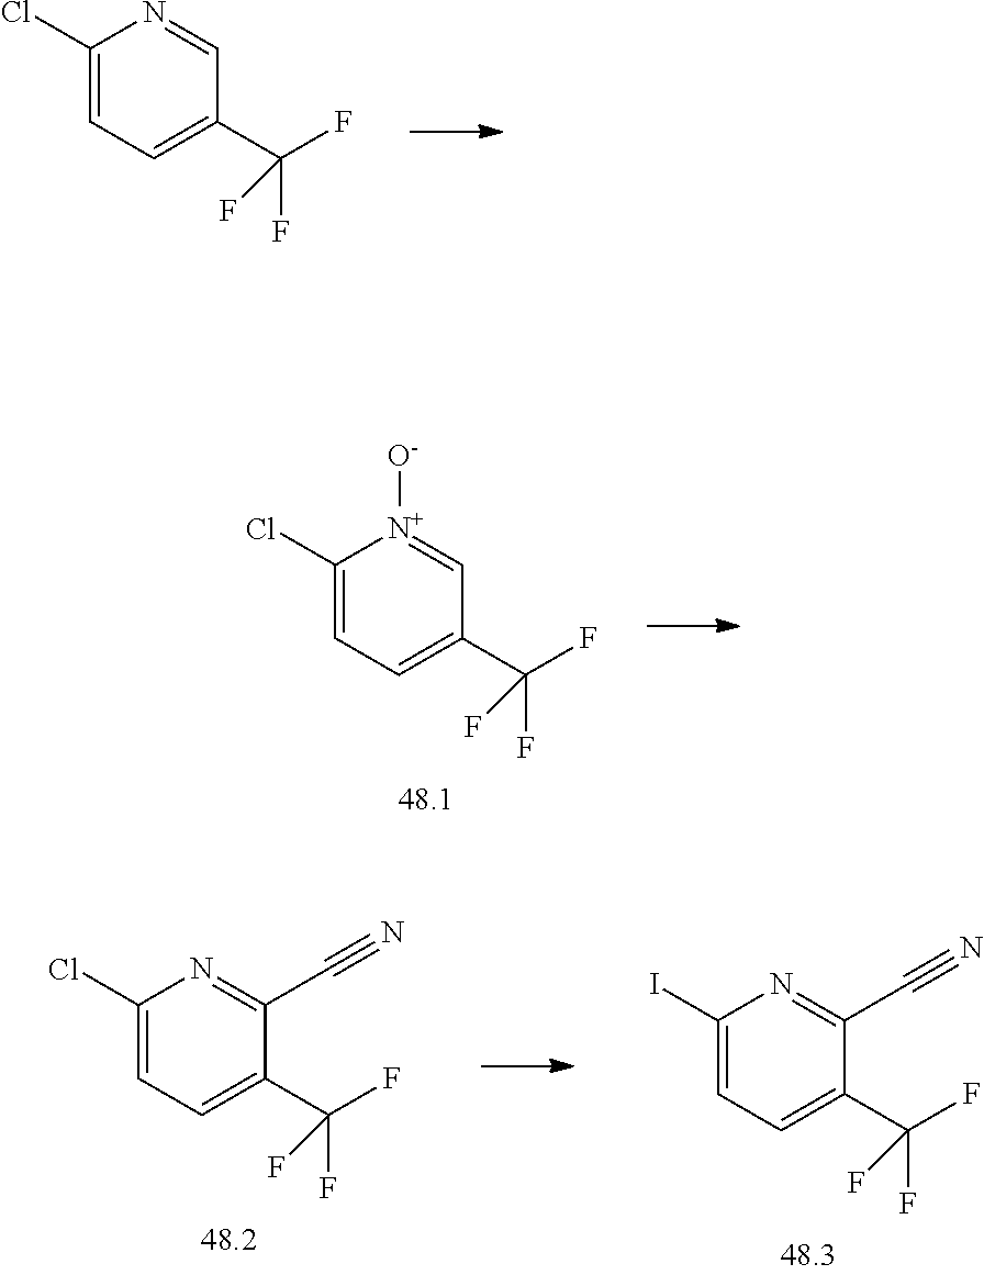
C1(Cl)=CC=C(C(F)(F)F)C=N1.C1(Cl)=CC=C(C(F)(F)F)C=[N+]1[O-].C1(Cl)=CC=C(C(F)(F)F)C(C#N)=N1.C1(I)=CC=C(C(F)(F)F)C(C#N)=N1
